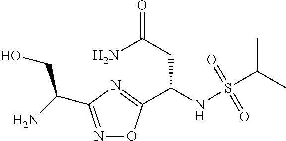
N1=C(C(N)CO)N=C(C(NS(C(C)C)(=O)=O)CC(=O)N)O1
